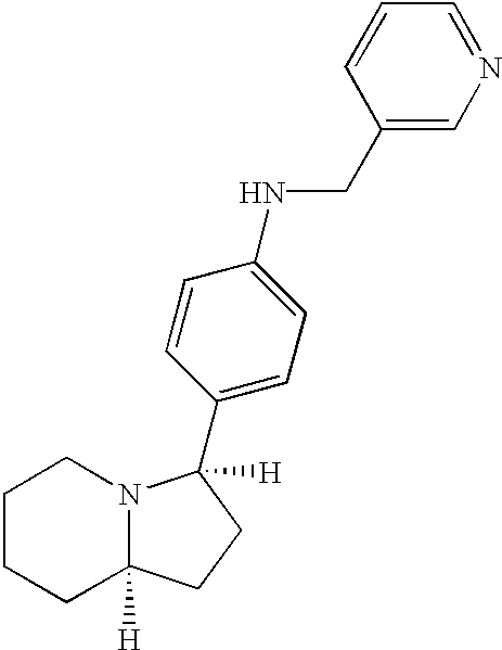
C1CCC2([H])N(C1)C(C1=CC=C(NCC3=CN=CC=C3)C=C1)([H])CC2
